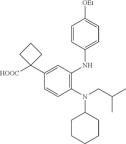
C1=CC(NC2=C(N(C3CCCCC3)CC(C)C)C=CC(C3([HOOC])CCC3)=C2)=CC=C1[OEt]
